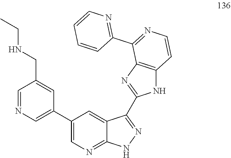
C1(C2=CN=CC(CNCC)=C2)=CN=C2C(=C1)C(C1=NC3=C(N1)C=CN=C3C1=NC=CC=C1)=NN2
